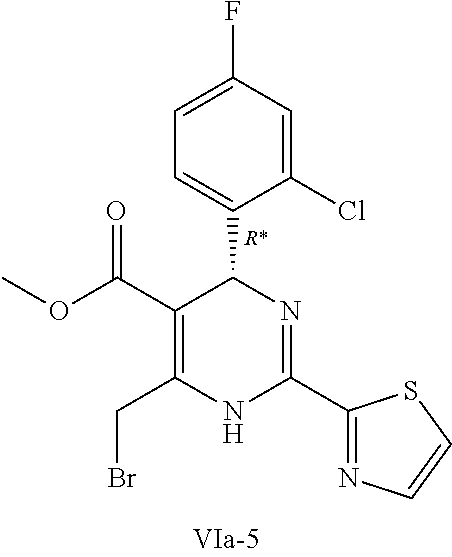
C1(C(OC)=O)=C(CBr)NC(C2=NC=CS2)=NC1C1=CC=C(F)C=C1Cl
